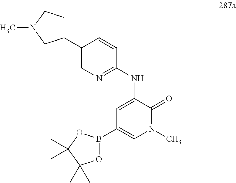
C1(C2=CN=C(NC3=CC(B4OC(C)(C)C(C)(C)O4)=CN(C)C3=O)C=C2)CCN(C)C1
